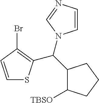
C1=CC(Br)=C(C(C2C([TBSO])CCC2)N2C=CN=C2)S1
